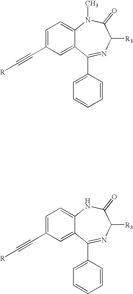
C1=C(C#C[R])C=C2C(=C1)N(C)C(=O)C([R3])N=C2C1=CC=CC=C1.C1=C(C#C[R])C=C2C(=C1)NC(=O)C([R3])N=C2C1=CC=CC=C1
